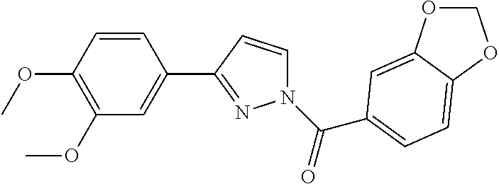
C1=CC(OC)=C(OC)C=C1C1=NN(C(=O)C2=CC=C3C(=C2)OCO3)C=C1
